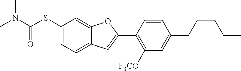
C1(SC(N(C)C)=O)=CC=C2C(=C1)OC(C1=C([F3CO])C=C(CCCCC)C=C1)=C2
